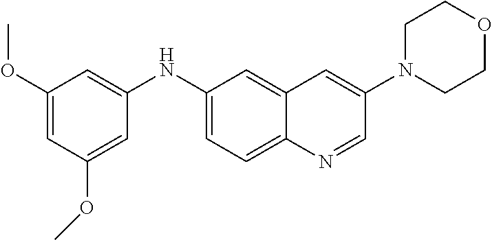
C1=C(OC)C=C(NC2=CC=C3C(=C2)C=C(N2CCOCC2)C=N3)C=C1OC
